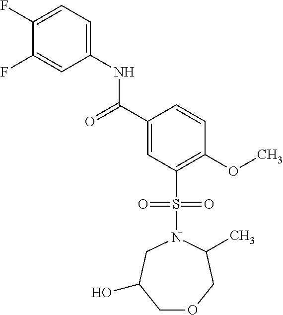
C(C1=CC(S(N2C(C)COCC(O)C2)(=O)=O)=C(OC)C=C1)(=O)NC1=CC=C(F)C(F)=C1
